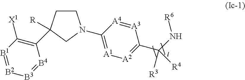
C1CC(C2=C([X1])[B1]=[B2][B3]=[B4]2)([R])CN1C1=[A1][A2]=C(C([R3])(N[R6])[R4])[A3]=[A4]1
